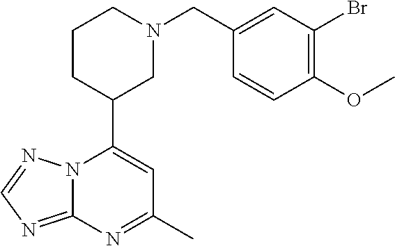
N12C(=NC=N1)N=C(C)C=C2C1CN(CC2=CC(Br)=C(OC)C=C2)CCC1
